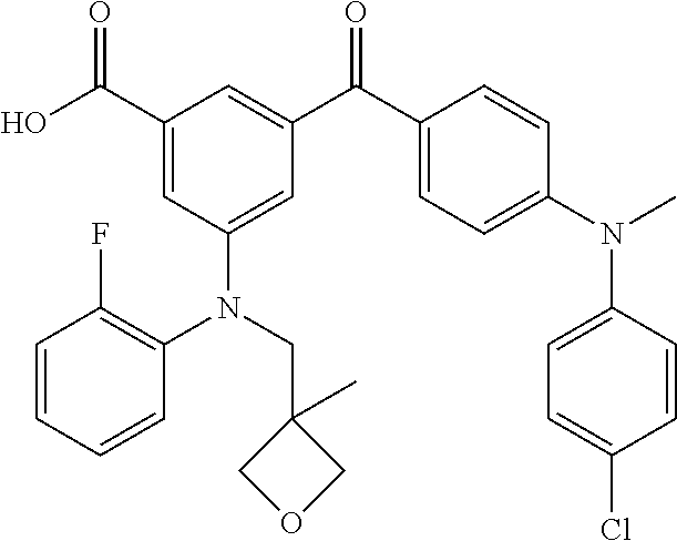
C1(C(O)=O)=CC(N(C2=C(F)C=CC=C2)CC2(C)COC2)=CC(C(C2=CC=C(N(C)C3=CC=C(Cl)C=C3)C=C2)=O)=C1
